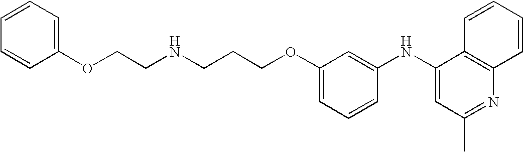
N(CCCOC1=CC=CC(NC2=CC(C)=NC3=C2C=CC=C3)=C1)CCOC1=CC=CC=C1
